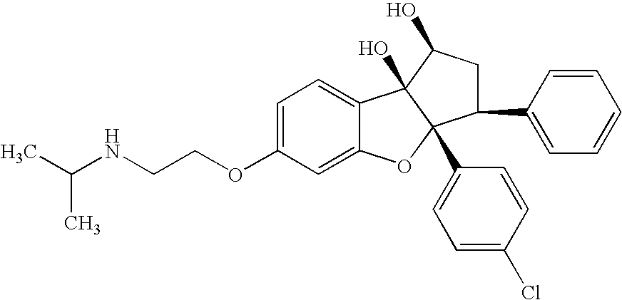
C1=C(OCCNC(C)C)C=C2C(=C1)C1(O)C(C3=CC=C(Cl)C=C3)(O2)C(C2=CC=CC=C2)CC1O
